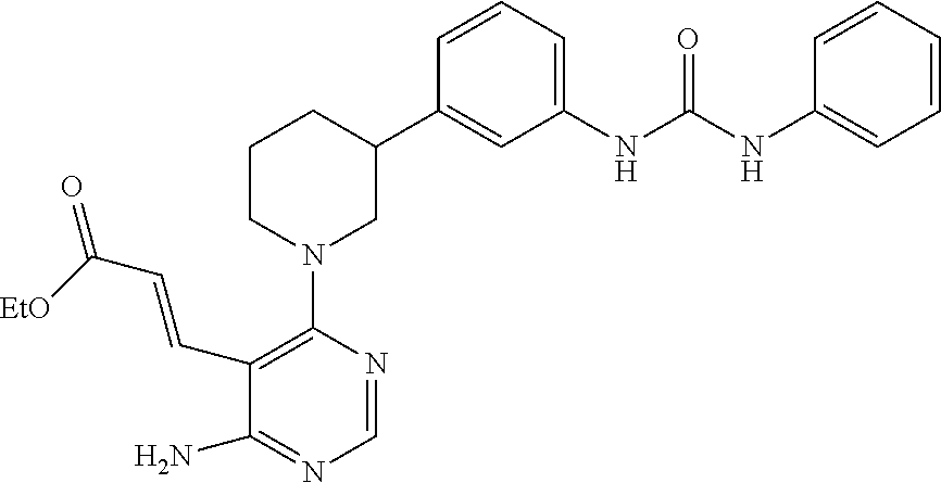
C1(N2CC(C3=CC(NC(NC4=CC=CC=C4)=O)=CC=C3)CCC2)=C(C=CC(=O)[EtO])C(N)=NC=N1
